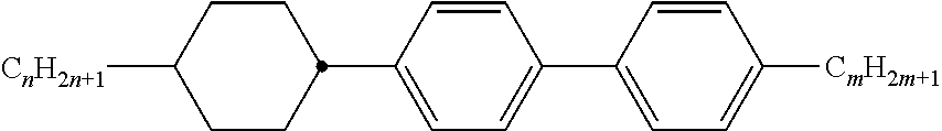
C1=CC(C2CCC([CnH2n+1])CC2)=CC=C1C1=CC=C([CmH2m+1])C=C1
